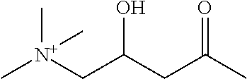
C[N+](CC(CC(C)=O)O)(C)C
